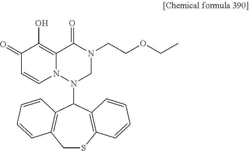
C1(=O)C=CN2C(=C1O)C(=O)N(CCOCC)CN2C1C2=C(CSC3=C1C=CC=C3)C=CC=C2
